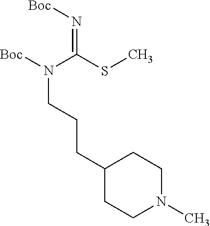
C1(CCCN([Boc])C(=N[Boc])SC)CCN(C)CC1
